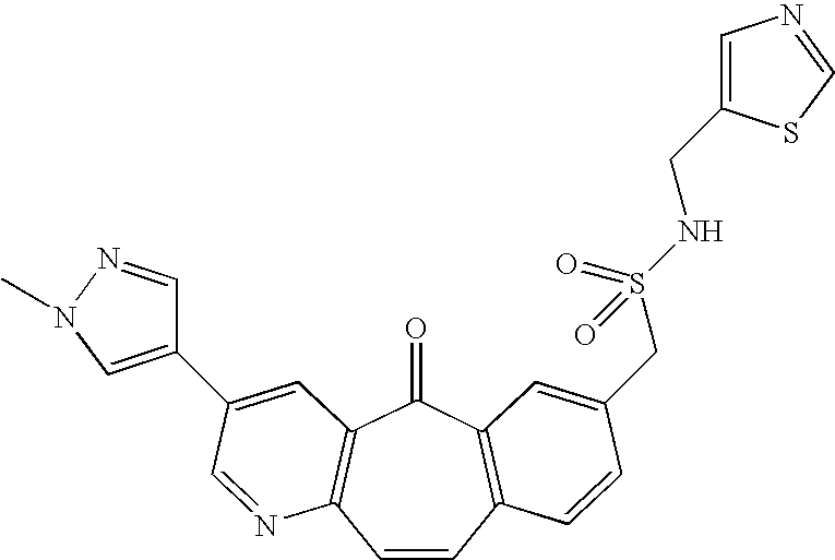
C1=CC2=C(C(=O)C3=C1N=CC(C1=CN(C)N=C1)=C3)C=C(CS(NCC1=CN=CS1)(=O)=O)C=C2
